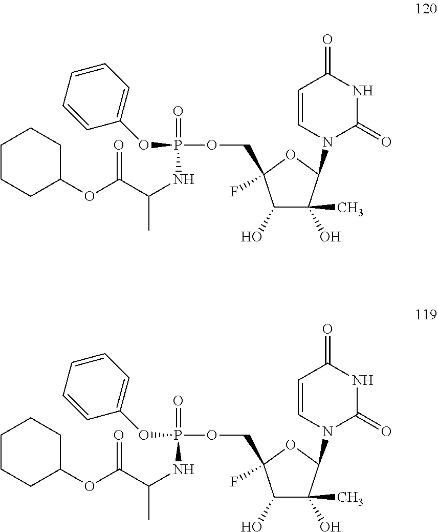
C1(O)C(C)(O)C(N2C(=O)NC(=O)C=C2)OC1(F)COP(OC1=CC=CC=C1)(=O)NC(C)C(OC1CCCCC1)=O.C1(O)C(C)(O)C(N2C(=O)NC(=O)C=C2)OC1(F)COP(OC1=CC=CC=C1)(=O)NC(C)C(OC1CCCCC1)=O
